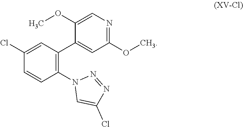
N1(C2=C(C3=CC(OC)=NC=C3OC)C=C(Cl)C=C2)C=C(Cl)N=N1
